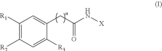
C1([R1])=C([R2])C=C([R3])C(CC(N[X])=O)=C1
